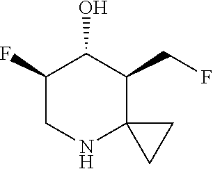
C1(F)CNC2(C(CF)C1O)CC2
